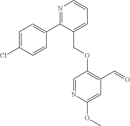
N1=C(C2=CC=C(Cl)C=C2)C(COC2=C(C=O)C=C(OC)N=C2)=CC=C1
